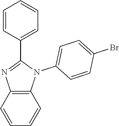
C12=C(C=CC=C1)N(C1=CC=C(Br)C=C1)C(C1=CC=CC=C1)=N2
